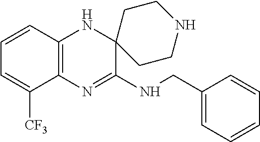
C12=C(N=C(NCC3=CC=CC=C3)C3(N1)CCNCC3)C([CF3])=CC=C2
